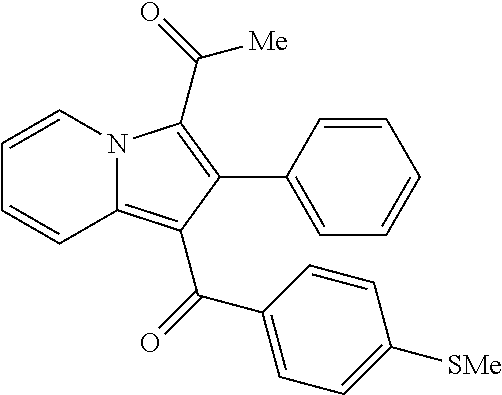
C1=CC(C2=C(C([Me])=O)N3C(=C2C(=O)C2=CC=C([SMe])C=C2)C=CC=C3)=CC=C1
